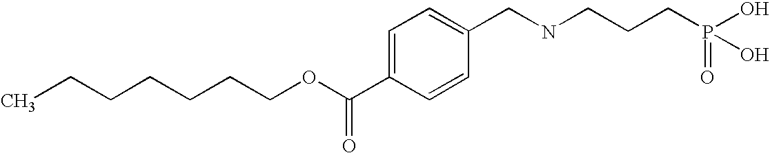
C(CCCCOC(C1=CC=C(CNCCCP(=O)(O)O)C=C1)=O)CC
